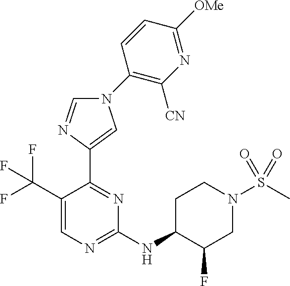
C1(NC2C(F)CN(S(C)(=O)=O)CC2)=NC=C(C(F)(F)F)C(C2=CN(C3=C([CN])N=C([OMe])C=C3)C=N2)=N1
